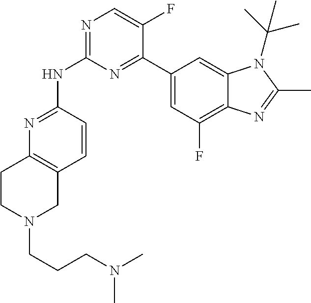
N1=C(NC2=NC=C(F)C(C3=CC(F)=C4C(=C3)N(C(C)(C)C)C(C)=N4)=N2)C=CC2=C1CCN(CCCN(C)C)C2
